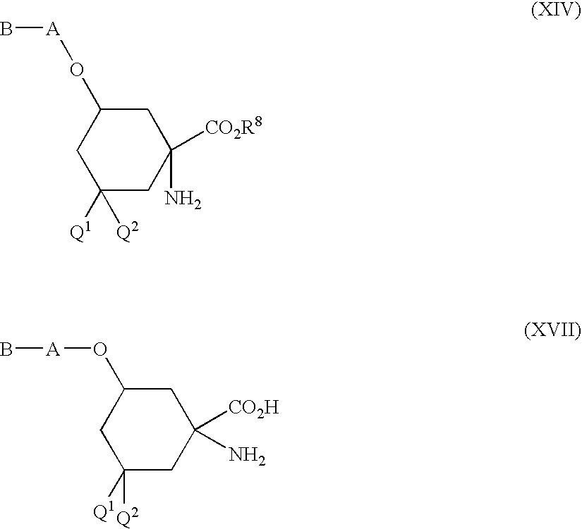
C1([Q2])([Q1])CC([CO2R8])(N)CC(O[A]B)C1.C1([Q2])([Q1])CC([CO2H])(N)CC(O[A]B)C1
